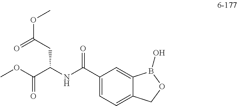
C1=C(C(NC(C(OC)=O)CC(=O)OC)=O)C=C2C(=C1)COB2O
